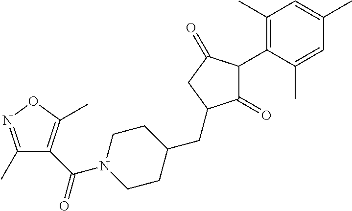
C1(=O)C(C2=C(C)C=C(C)C=C2C)C(=O)CC1CC1CCN(C(=O)C2=C(C)ON=C2C)CC1
